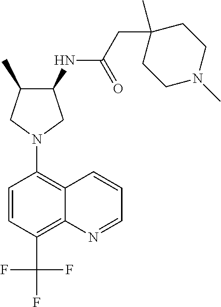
C1(NC(CC2(C)CCN(C)CC2)=O)C(C)CN(C2=C3C(=C(C(F)(F)F)C=C2)N=CC=C3)C1
